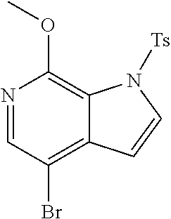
N1=CC(Br)=C2C(=C1OC)N([Ts])C=C2
